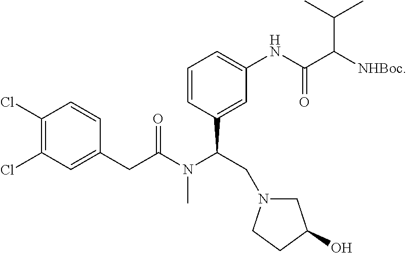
C1=C(C(N(C(CC2=CC(Cl)=C(Cl)C=C2)=O)C)CN2CC(O)CC2)C=CC=C1NC(C([NHBoc])C(C)C)=O
